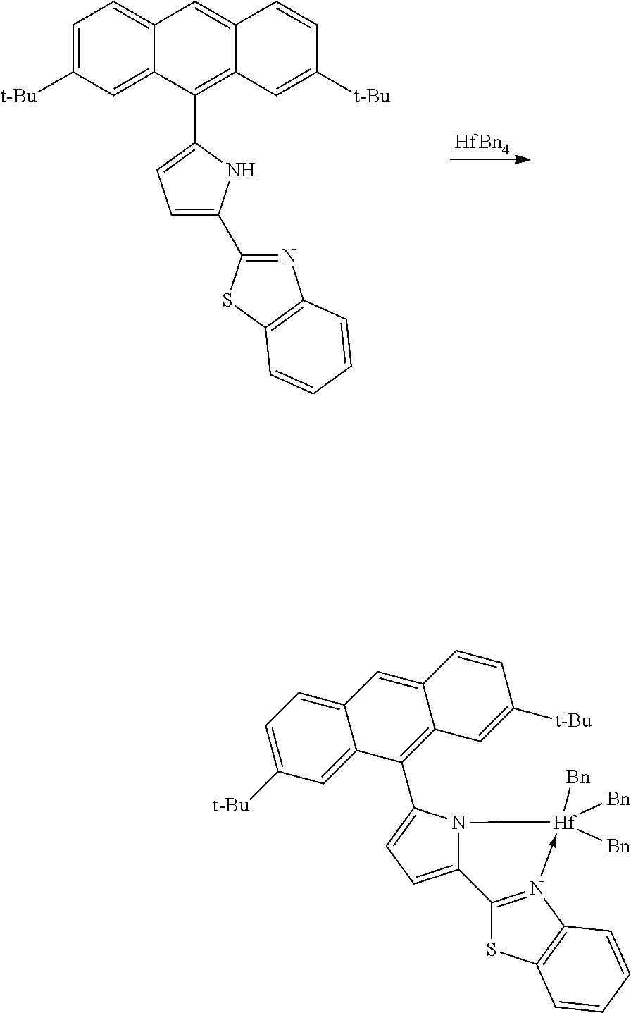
[HfBn4].C1=C([t-Bu])C=C2C(=C1)C=C1C(=C2C2=CC=C(C3=NC4=C(S3)C=CC=C4)N2)C=C([t-Bu])C=C1.C1=C([t-Bu])C=C2C(=C1)C=C1C(=C2C2=CC=C3N2[Hf]([Bn])([Bn])([Bn])-N2=C3SC3=C2C=CC=C3)C=C([t-Bu])C=C1
